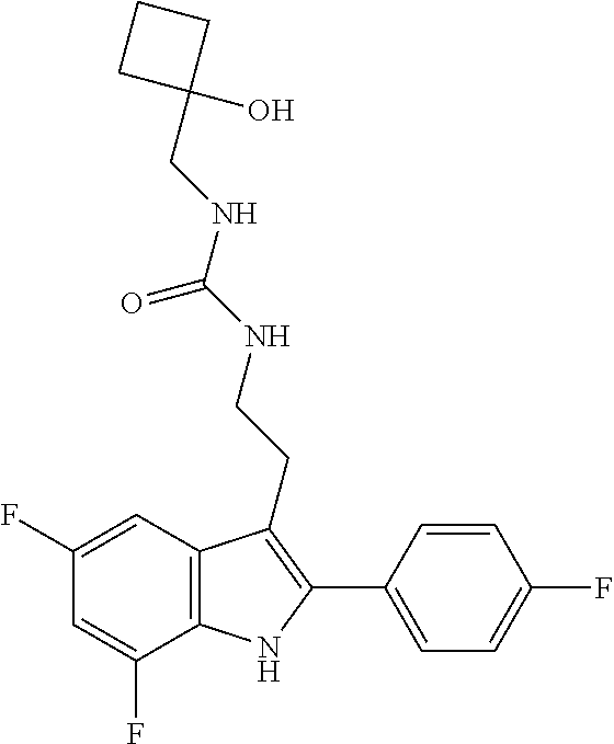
N(C(=O)NCCC1=C(C2=CC=C(F)C=C2)NC2=C1C=C(F)C=C2F)CC1(O)CCC1
